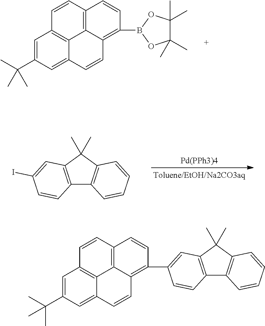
C1=C(C(C)(C)C)C=C2C3=C1C=CC1=C3C(=C(B3OC(C)(C)C(C)(C)O3)C=C1)C=C2.C12=C(C(C)(C)C3=C1C=CC=C3)C=C(I)C=C2.[Pd(PPh3)4].C1=C(C(C)(C)C)C=C2C3=C1C=CC1=C3C(=C(C3=CC4=C(C5=C(C4(C)C)C=CC=C5)C=C3)C=C1)C=C2
